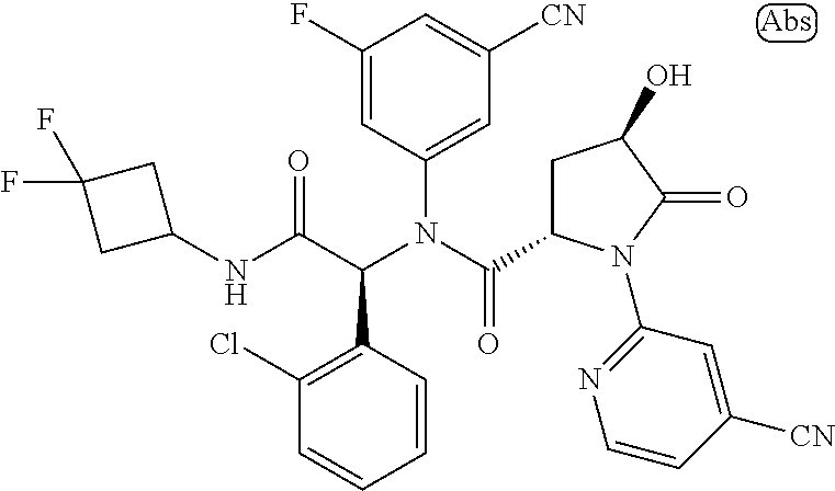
C1(N(C(C2CC(O)C(=O)N2C2=NC=CC([CN])=C2)=O)C(C(NC2CC(F)(F)C2)=O)C2=C(Cl)C=CC=C2)=CC([CN])=CC(F)=C1
